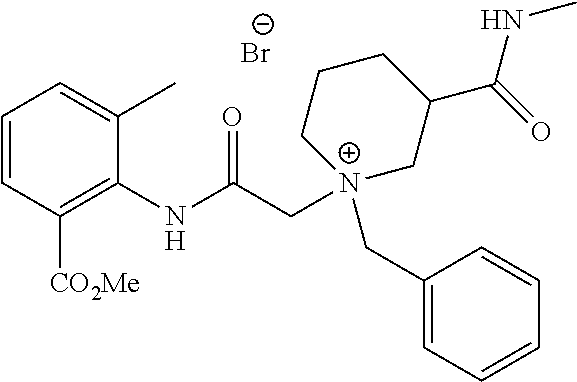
C1=CC([CO2Me])=C(NC(C[N+]2(CC3=CC=CC=C3)CC(C(=O)NC)CCC2)=O)C(C)=C1.[Br-]
